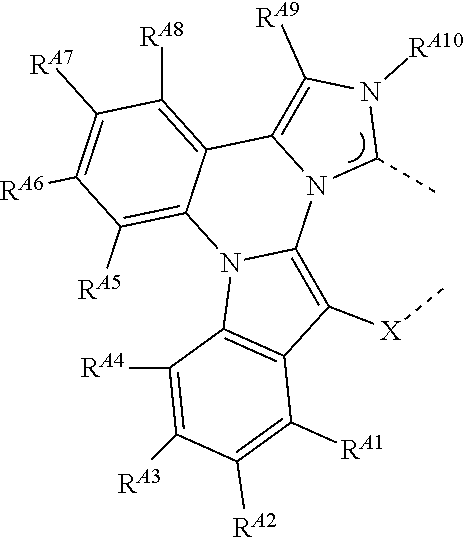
C1([RA8])=C2C3=C([RA9])N([RA10])C(C)N3C3=C([X]C)C4=C(N3C2=C([RA5])C([RA6])=C1[RA7])C([RA4])=C([RA3])C([RA2])=C4[RA1]
